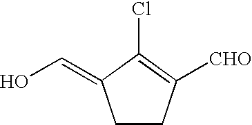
C1CC([CHO])=C(Cl)C1=CO
